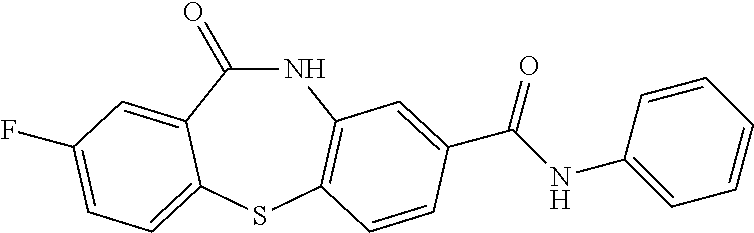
N1C(=O)C2=CC(F)=CC=C2SC2=C1C=C(C(NC1=CC=CC=C1)=O)C=C2
